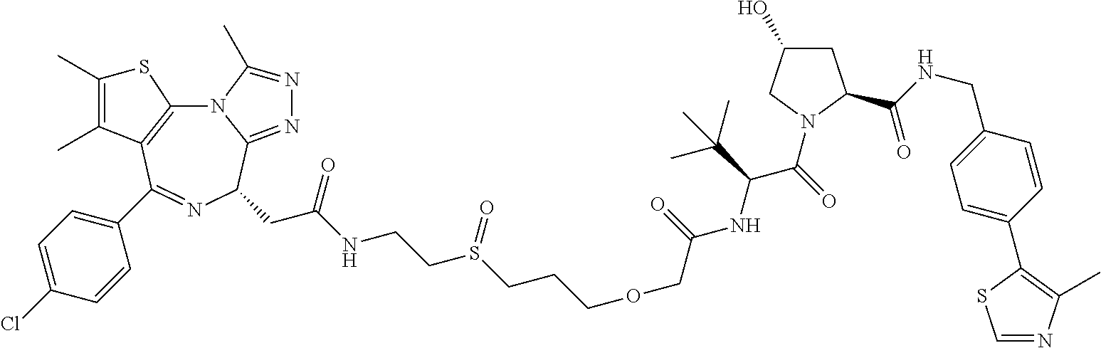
N12C3=C(C(C4=CC=C(Cl)C=C4)=NC(CC(NCCS(CCCOCC(NC(C(=O)N4CC(O)CC4C(NCC4=CC=C(C5=C(C)N=CS5)C=C4)=O)C(C)(C)C)=O)=O)=O)C1=NN=C2C)C(C)=C(C)S3
